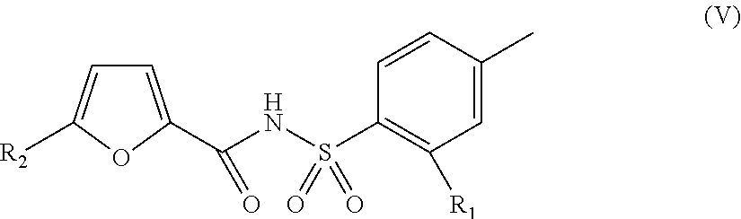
C1=C(C(NS(C2=C([R1])C=C(C)C=C2)(=O)=O)=O)OC([R2])=C1
